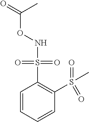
N(OC(=O)C)S(C1=C(S(C)(=O)=O)C=CC=C1)(=O)=O
